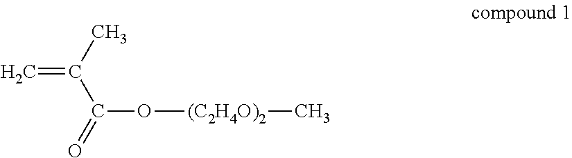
C=C(C)C(=O)O[(C2H4O)2]C
